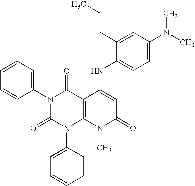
N1(C2=CC=CC=C2)C(=O)N(C2=CC=CC=C2)C2=C(C1=O)C(NC1=CC=C(N(C)C)C=C1CCC)=CC(=O)N2C
